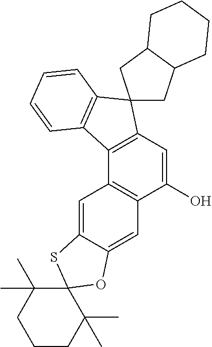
C1(O)=CC2=C(C3=C1C=C1C(=C3)SC3(O1)C(C)(C)CCCC3(C)C)C1=C(C23CC2C(C3)CCCC2)C=CC=C1
